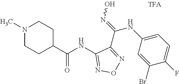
C1(NC(C2CCN(C)CC2)=O)=NON=C1C(=NO)NC1=CC=C(F)C(Br)=C1
